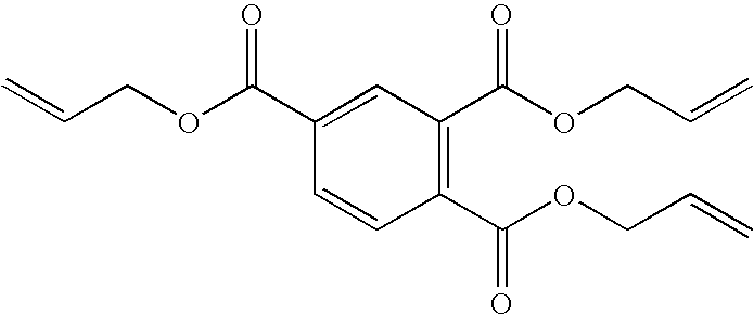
C=CCOC(C1=CC(C(OCC=C)=O)=C(C(OCC=C)=O)C=C1)=O
